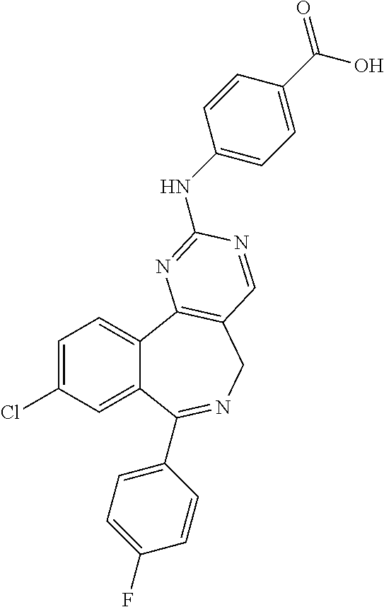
C1=C(Cl)C=C2C(=C1)C1=C(CN=C2C2=CC=C(F)C=C2)C=NC(NC2=CC=C(C(=O)O)C=C2)=N1
